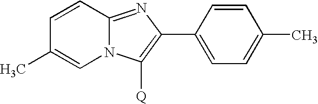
C1=CC(C)=CN2C1=NC(C1=CC=C(C)C=C1)=C2[Q]
